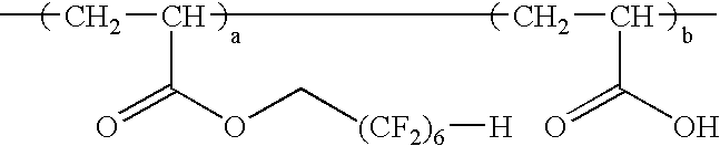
CCC(CC(C)C(O)=O)C(OC[(CF2)6][H])=O
